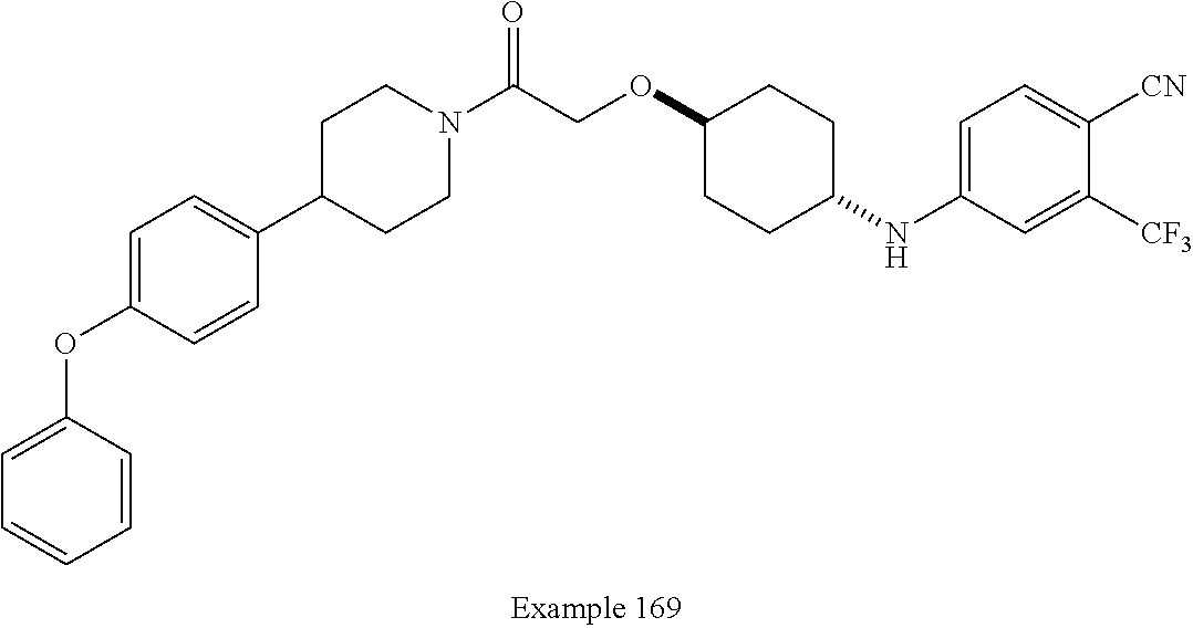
C1=C(OC2=CC=CC=C2)C=CC(C2CCN(C(COC3CCC(NC4=CC=C([CN])C([CF3])=C4)CC3)=O)CC2)=C1
